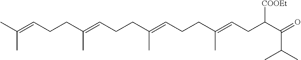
C(C=C(CCC=C(CCC=C(CCC=C(C)C)C)C)C)C(C(C(C)C)=O)[COOEt]
